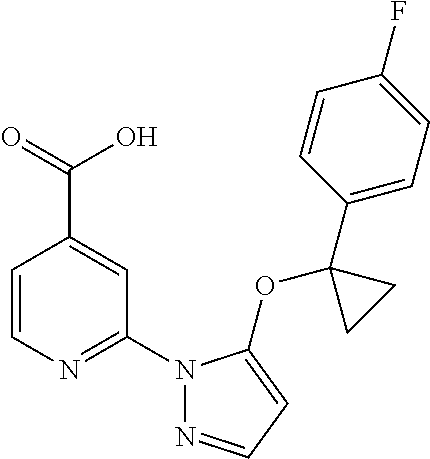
C1=CN=C(N2N=CC=C2OC2(C3=CC=C(F)C=C3)CC2)C=C1C(=O)O
